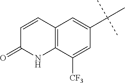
C12=C(C([CF3])=CC(C(C)(C)C)=C1)NC(=O)C=C2
